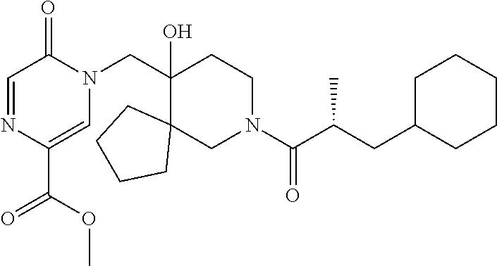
C1(C(OC)=O)=CN(CC2(O)C3(CN(C(=O)C(CC4CCCCC4)C)CC2)CCCC3)C(=O)C=N1
